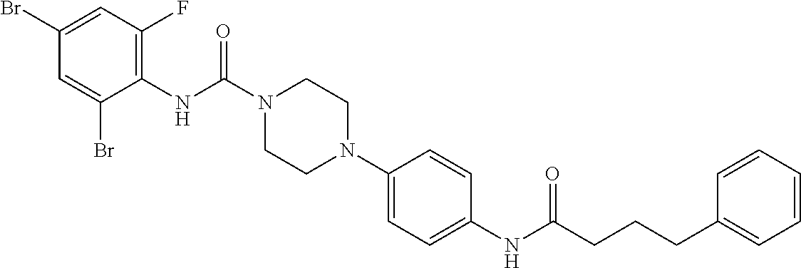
C1(NC(N2CCN(C3=CC=C(NC(CCCC4=CC=CC=C4)=O)C=C3)CC2)=O)=C(F)C=C(Br)C=C1Br
